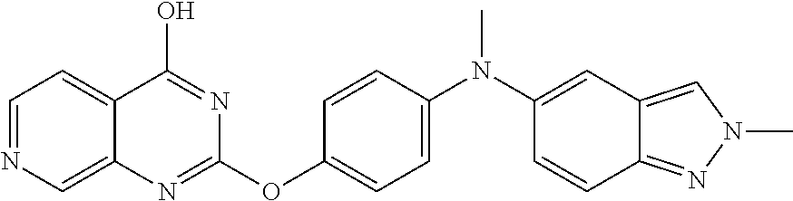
C1=NC=C2C(=C1)C(O)=NC(OC1=CC=C(N(C)C3=CC4=CN(C)N=C4C=C3)C=C1)=N2
